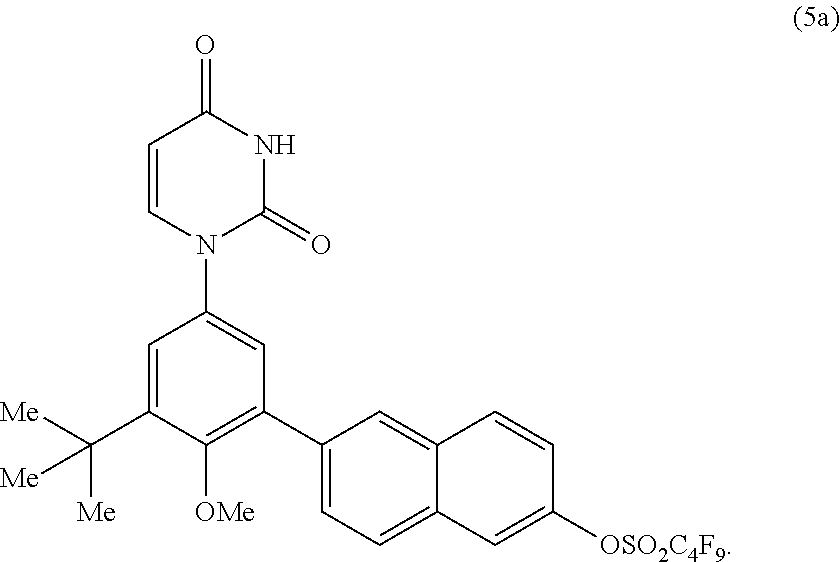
C1(=O)C=CN(C2=CC(C3=CC=C4C(=C3)C=CC([OSO2C4F9])=C4)=C([OMe])C(C([Me])([Me])[Me])=C2)C(=O)N1
